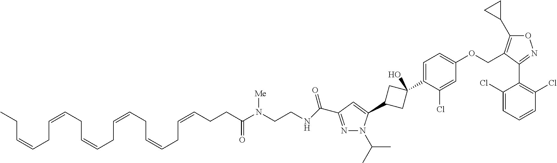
N1=C(C(NCCN(C(CCC=CCC=CCC=CCC=CCC=CCC=CCC)=O)[Me])=O)C=C(C2CC(C3=CC=C(OCC4=C(C5CC5)ON=C4C4=C(Cl)C=CC=C4Cl)C=C3Cl)(O)C2)N1C(C)C
